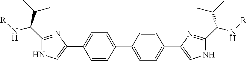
C1=C(C2=CNC(C(C(C)C)N[R])=N2)C=CC(C2=CC=C(C3=CNC(C(N[R])C(C)C)=N3)C=C2)=C1
